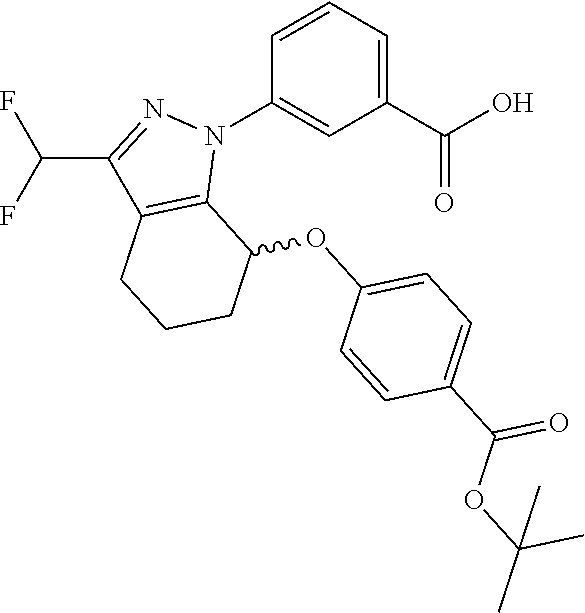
C1(C(O)=O)=CC=CC(N2N=C(C(F)F)C3=C2C(OC2=CC=C(C(OC(C)(C)C)=O)C=C2)CCC3)=C1
